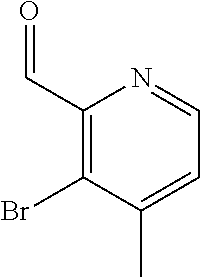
C1(C=O)=C(Br)C(C)=CC=N1
